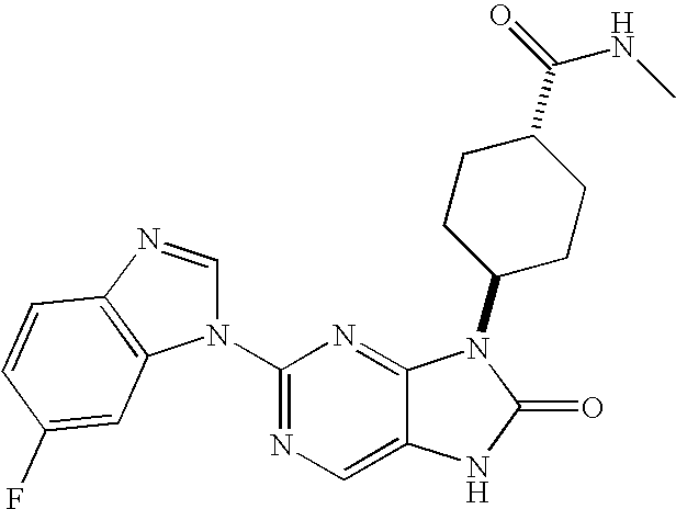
C1(N2C=NC3=C2C=C(F)C=C3)=NC=C2C(=N1)N(C1CCC(C(=O)NC)CC1)C(=O)N2
